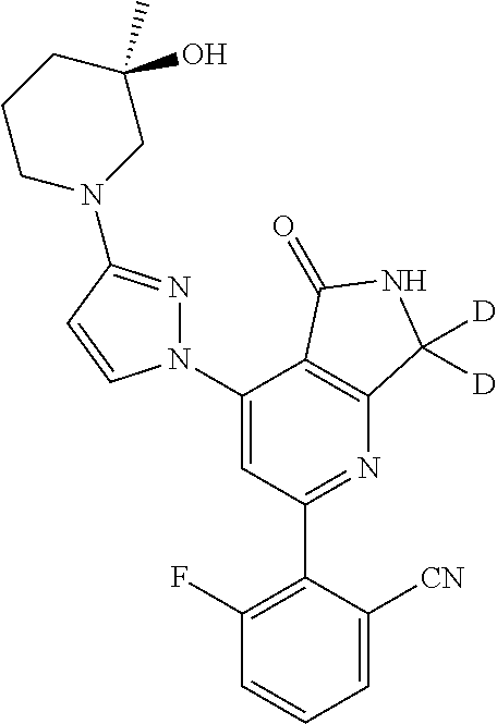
C1(C2=C(F)C=CC=C2[CN])=NC2=C(C(N3N=C(N4CC(O)(C)CCC4)C=C3)=C1)C(=O)NC2([D])[D]
